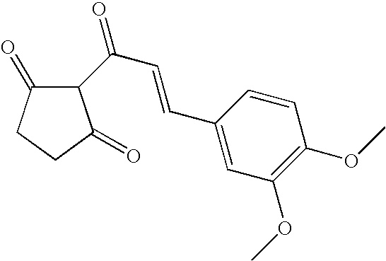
C1(C(C=CC2=CC(OC)=C(OC)C=C2)=O)C(=O)CCC1=O
